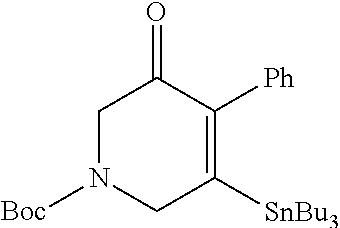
C1N([Boc])CC([SnBu3])=C([Ph])C1=O
